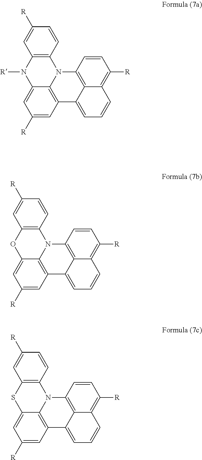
C1([R])=CC2=C3C(=C1)N([R])C1=C(N3C3=C4C2=CC=CC4=C([R])C=C3)C=CC([R])=C1.C1([R])=CC2=C3C(=C1)OC1=C(N3C3=C4C2=CC=CC4=C([R])C=C3)C=CC([R])=C1.C1([R])=CC2=C3C(=C1)SC1=C(N3C3=C4C2=CC=CC4=C([R])C=C3)C=CC([R])=C1
